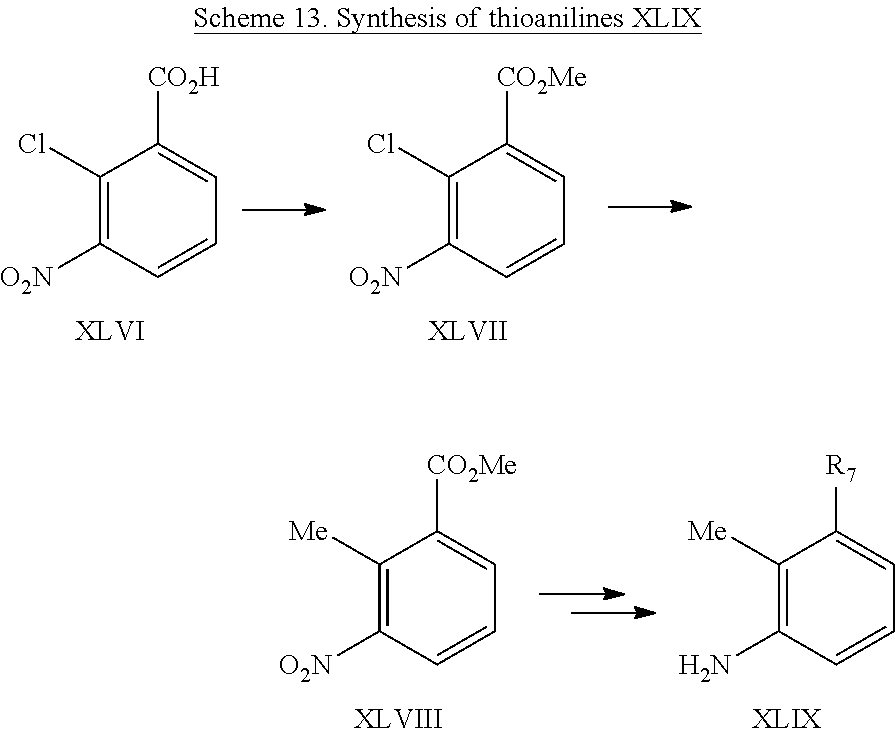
C1(Cl)=C([O2N])C=CC=C1[CO2H].C1(Cl)=C([O2N])C=CC=C1[CO2Me].C1([Me])=C([O2N])C=CC=C1[CO2Me].C1([Me])=C(N)C=CC=C1[R7]
